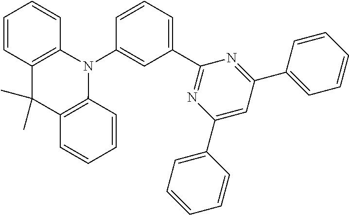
C1(C2=NC(C3=CC=CC=C3)=CC(C3=CC=CC=C3)=N2)=CC=CC(N2C3=C(C(C)(C)C4=C2C=CC=C4)C=CC=C3)=C1
